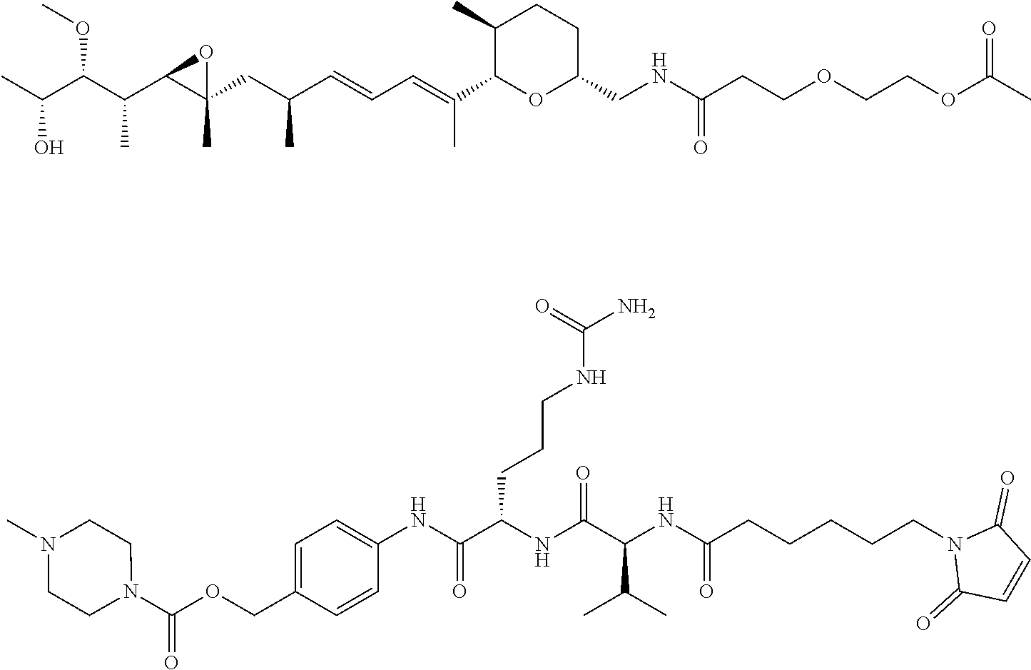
CC(C(C(C1C(CC(C=CC=C(C)C2OC(CNC(CCOCCOC(=O)C)=O)CCC2C)C)(C)O1)C)OC)O.N1(C(OCC2=CC=C(NC(C(NC(C(NC(CCCCCN3C(=O)C=CC3=O)=O)C(C)C)=O)CCCNC(N)=O)=O)C=C2)=O)CCN(C)CC1
